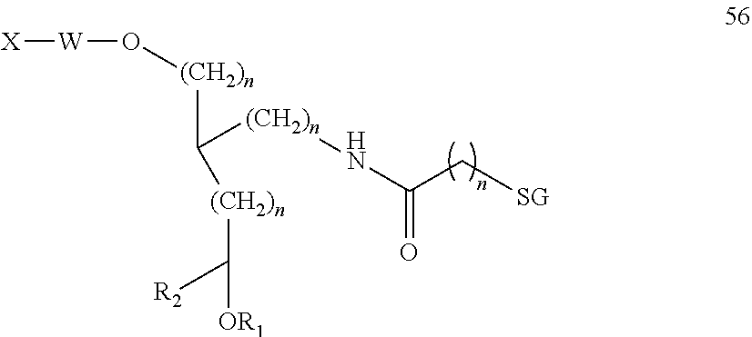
[W](O[(CH2)n]C([(CH2)n]NC(C[SG])=O)[(CH2)n]C([OR1])[R2])[X]
